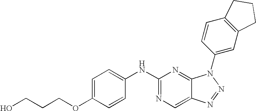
N(C1=NC=C2C(=N1)N(C1=CC3=C(C=C1)CCC3)N=N2)C1=CC=C(OCCCO)C=C1
